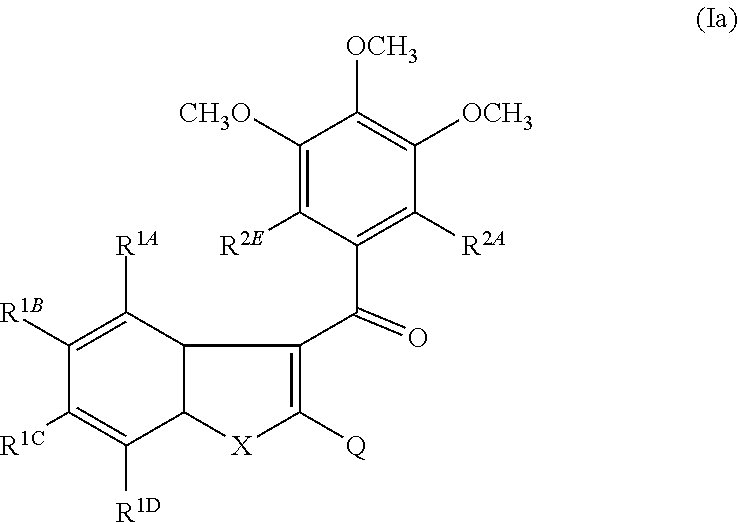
C1([R1A])=C([R1B])C([R1C])=C([R1D])C2C1C(C(C1=C([R2A])C([OCH3])=C([OCH3])C([CH3O])=C1[R2E])=O)=C([Q])[X]2
